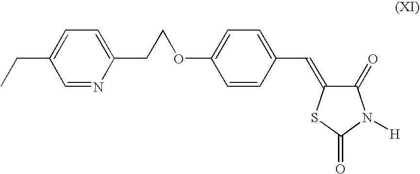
C1=NC(CCOC2=CC=C(C=C3C(=O)N([H])C(=O)S3)C=C2)=CC=C1CC
